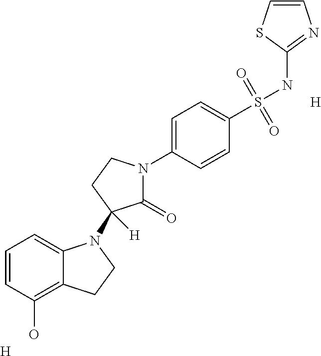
[H].C1=CC(O)=C2C(=C1)N(C1([H])C(=O)N(C3=CC=C(S(NC4=NC=CS4)(=O)=O)C=C3)CC1)CC2.[H]
